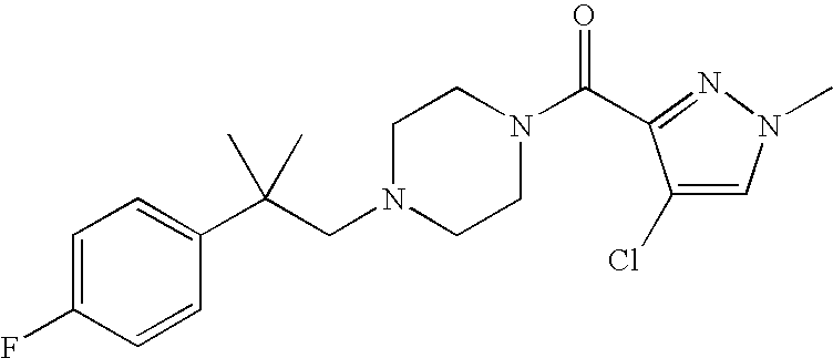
C1=C(F)C=CC(C(CN2CCN(C(=O)C3=NN(C)C=C3Cl)CC2)(C)C)=C1
